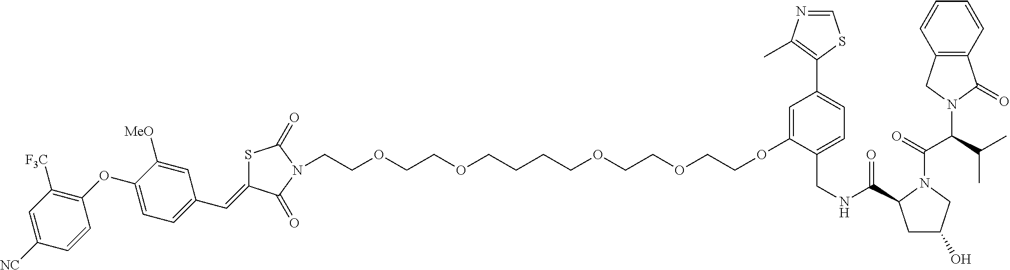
C1=CC(OC2=CC=C(C=C3SC(=O)N(CCOCCOCCCCOCCOCCOC4=CC(C5=C(C)N=CS5)=CC=C4CNC(=O)C4CC(O)CN4C(=O)C(C(C)C)N4C(=O)C5=C(C4)C=CC=C5)C3=O)C=C2[MeO])=C([F3C])C=C1[NC]
